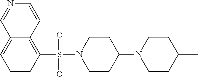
C12=CC=CC(S(N3CCC(N4CCC(C)CC4)CC3)(=O)=O)=C1C=CN=C2
